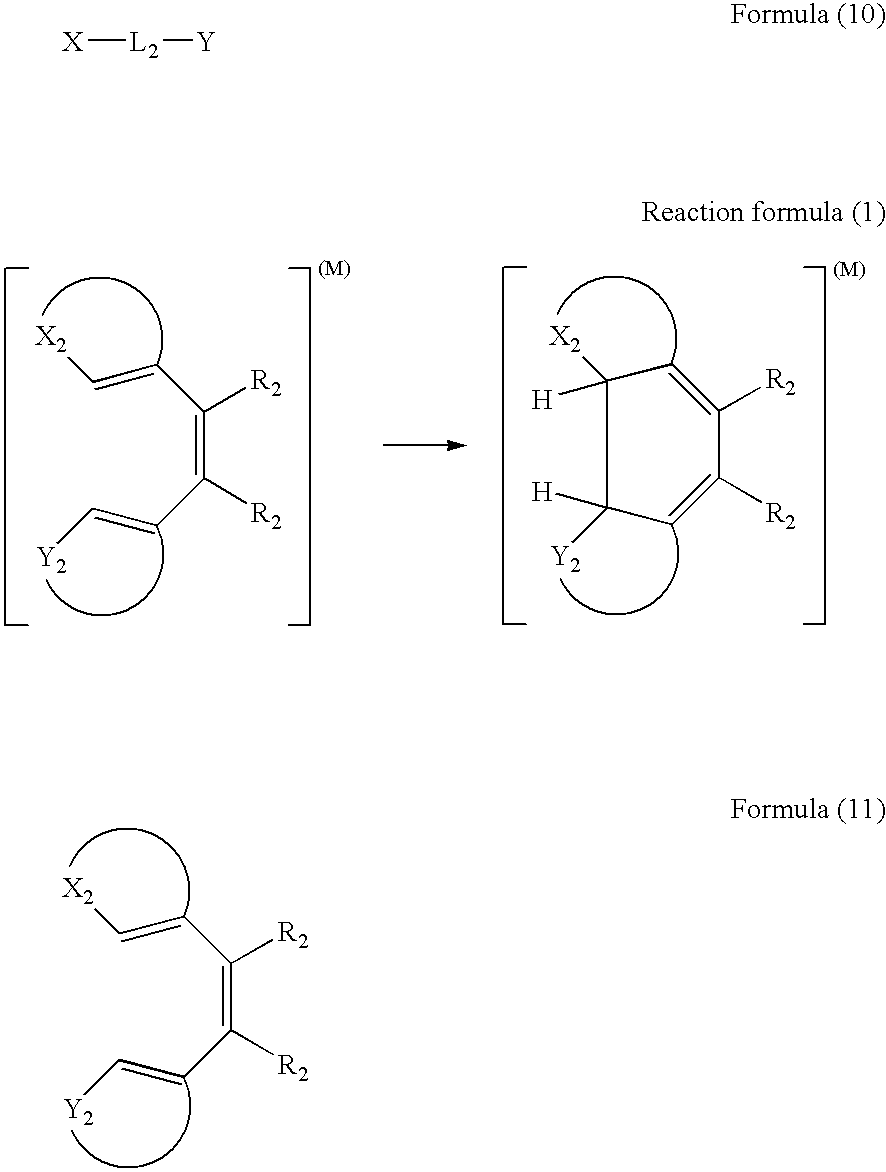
C(=C([R2])C=C[Y2])(C=C[X2])[R2].C1([R2])=CC([X2])([H])C([Y2])([H])C=C1[R2].C(=C([R2])C=C[Y2])(C=C[X2])[R2].[X][L2][Y]
